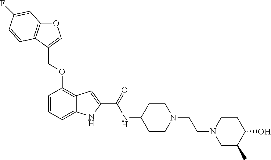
O1C2=C(C(COC3=C4C(=CC=C3)NC(C(=O)NC3CCN(CCN5CC(C)C(O)CC5)CC3)=C4)=C1)C=CC(F)=C2
